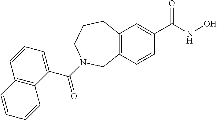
C12=C(C=C(C(NO)=O)C=C1)CCCN(C(C1=CC=CC3=C1C=CC=C3)=O)C2
